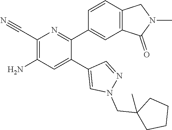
C1(C#N)=C(N)C=C(C2=CN(CC3(C)CCCC3)N=C2)C(C2=CC3=C(C=C2)CN(C)C3=O)=N1
